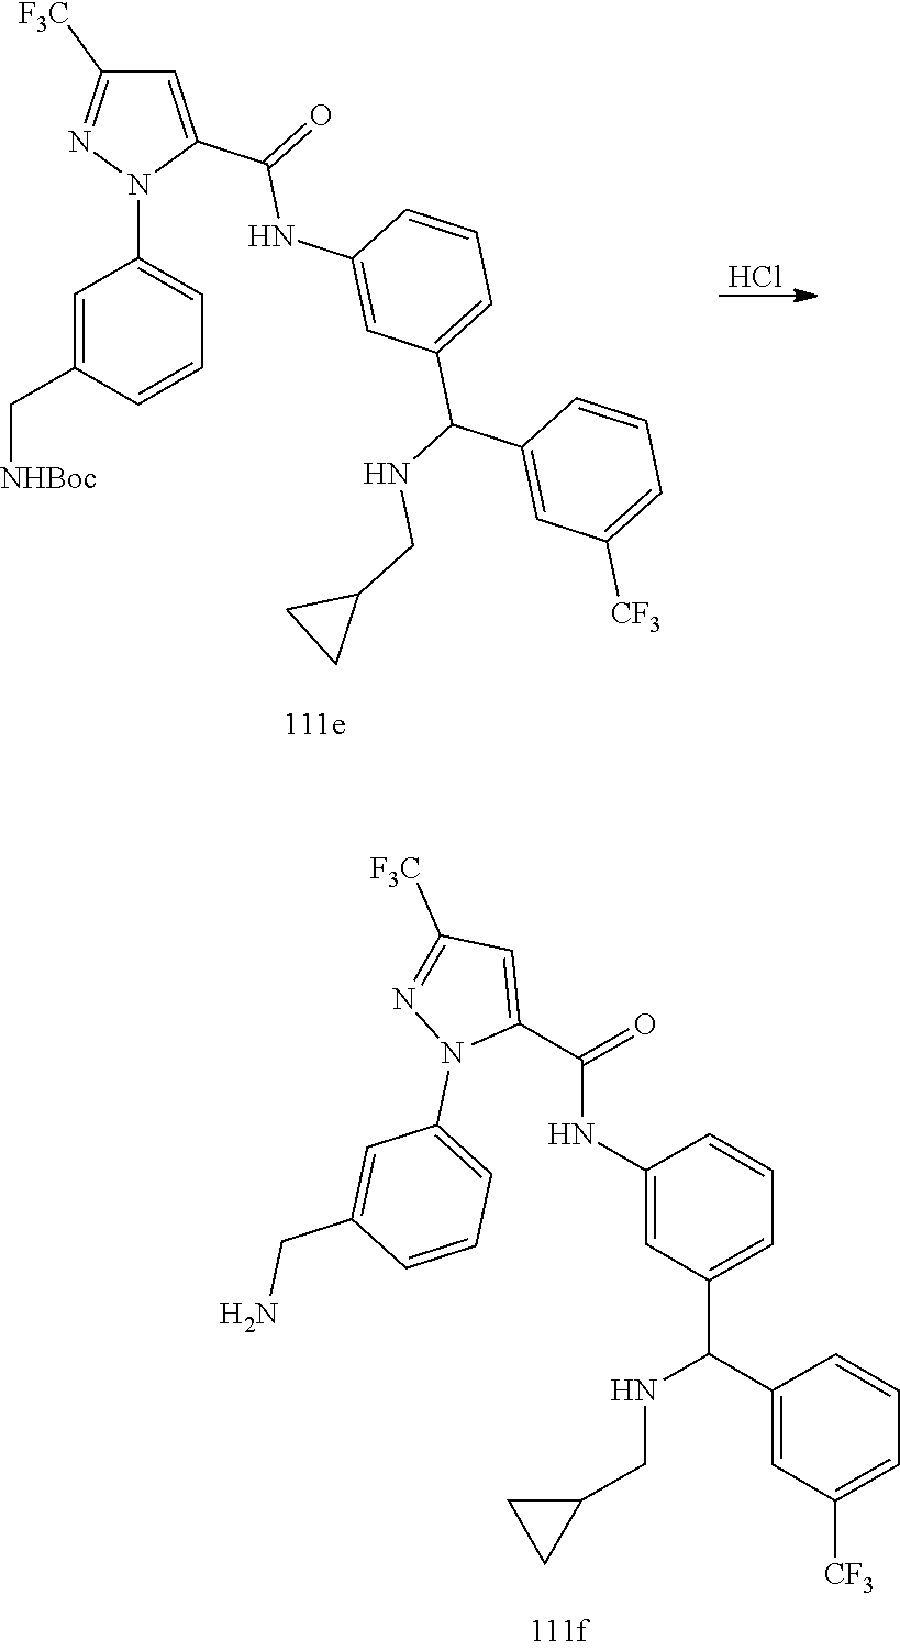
C1=CC=C([CF3])C=C1C(C1=CC=CC(NC(C2=CC([F3C])=NN2C2=CC=CC(C[NHBoc])=C2)=O)=C1)NCC1CC1.Cl.C1=CC=C([CF3])C=C1C(C1=CC=CC(NC(C2=CC([F3C])=NN2C2=CC=CC(CN)=C2)=O)=C1)NCC1CC1
